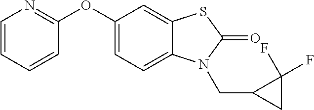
O(C1=NC=CC=C1)C1=CC=C2C(=C1)SC(=O)N2CC1CC1(F)F
